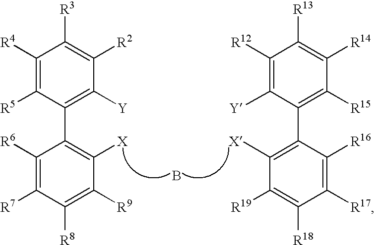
C1(C2=C([X])C([R9])=C([R8])C([R7])=C2[R6])=C([Y])C([R2])=C([R3])C([R4])=C1[R5].C1(C2=C([X])C([R19])=C([R18])C([R17])=C2[R16])=C([R15])C([R14])=C([R13])C([R12])=C1[Y].B
